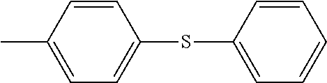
C1(C)=CC=C(SC2=CC=CC=C2)C=C1
